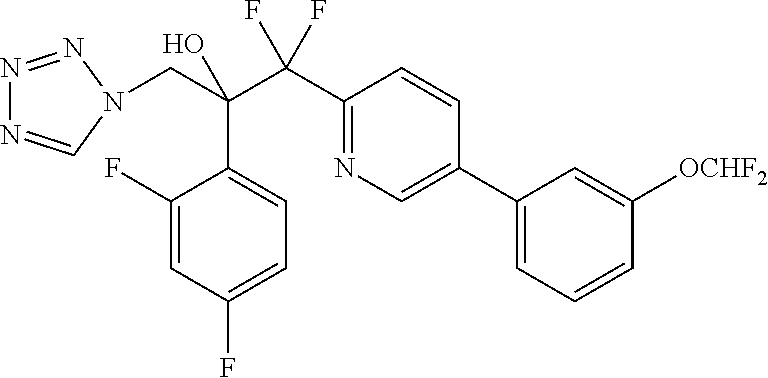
C1(F)=CC(F)=CC=C1C(CN1C=NN=N1)(C(C1=NC=C(C2=CC=CC([OCHF2])=C2)C=C1)(F)F)O
